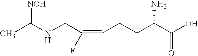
CC(NCC(=CCCC(C(O)=O)N)F)=[NOH]
